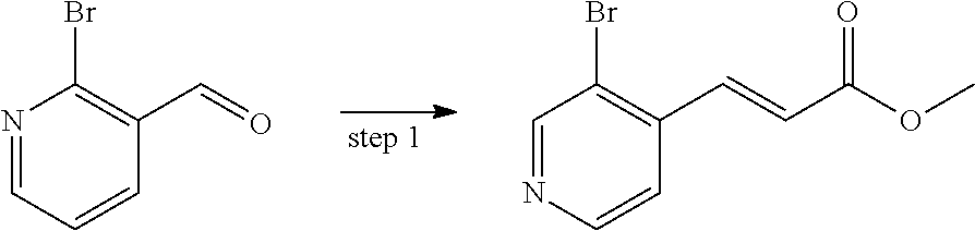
N1=CC=CC(C=O)=C1Br.C1=NC=CC(C=CC(OC)=O)=C1Br
